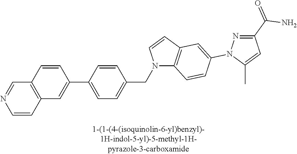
C1=CC2=C(C=N1)C=CC(C1=CC=C(CN3C4=C(C=C3)C=C(N3N=C(C(=O)N)C=C3C)C=C4)C=C1)=C2
